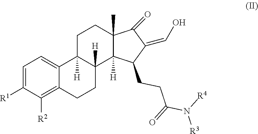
C1=C([R1])C([R2])=C2C(=C1)C1([H])C([H])(CC2)C2([H])C(C)(CC1)C(=O)C(=CO)C2CCC(N([R4])[R3])=O
